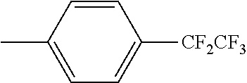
C1=C(C)C=CC([CF2CF3])=C1
